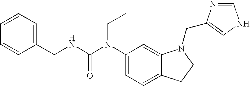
C1(N(C(NCC2=CC=CC=C2)=O)CC)=CC=C2C(=C1)N(CC1=CNC=N1)CC2
